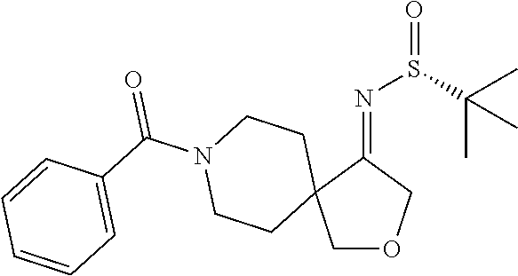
N(=C1C2(COC1)CCN(C(C1=CC=CC=C1)=O)CC2)S(=O)C(C)(C)C
